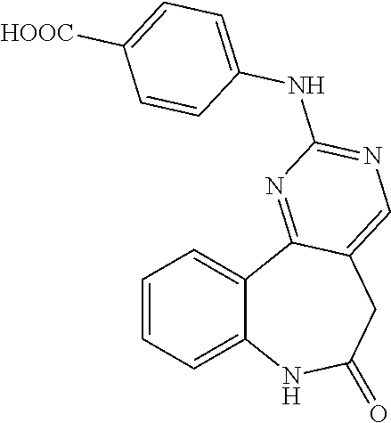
C12=CC=CC=C1C1=NC(NC3=CC=C([HOOC])C=C3)=NC=C1CC(=O)N2
